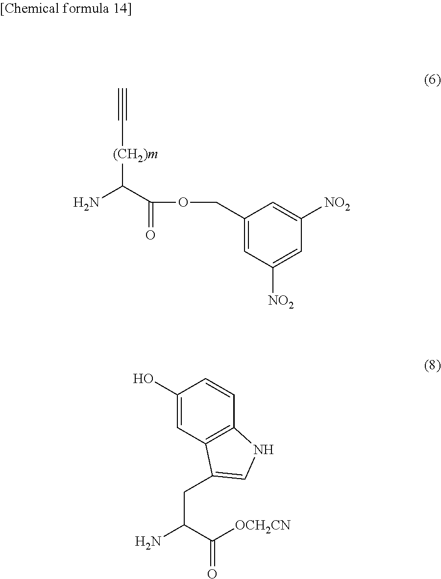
C1(COC(=O)C([(CH2)m]C#C)N)=CC([NO2])=CC([NO2])=C1.C(C(N)C([OCH2CN])=O)C1=CNC2=C1C=C(O)C=C2
